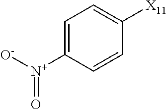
C1=C([N+]([O-])=O)C=CC([X11])=C1
